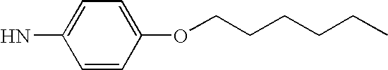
C1=CC(OCCCCCC)=CC=C1N
